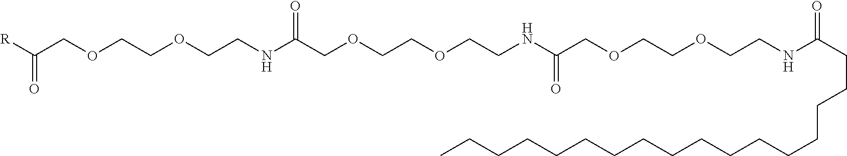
[R]C(COCCOCCNC(COCCOCCNC(COCCOCCNC(CCCCCCCCCCCCCCCCC)=O)=O)=O)=O
